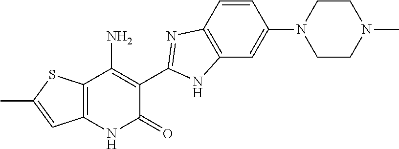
C1=CC2=C(C=C1N1CCN(C)CC1)NC(C1=C(N)C3=C(NC1=O)C=C(C)S3)=N2
